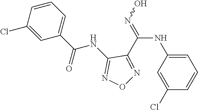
C1=C(NC(=NO)C2=NON=C2NC(C2=CC=CC(Cl)=C2)=O)C=C(Cl)C=C1
